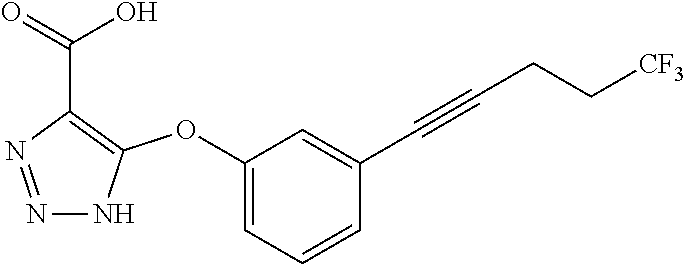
N1=NC(C(=O)O)=C(OC2=CC=CC(C#CCC[CF3])=C2)N1
